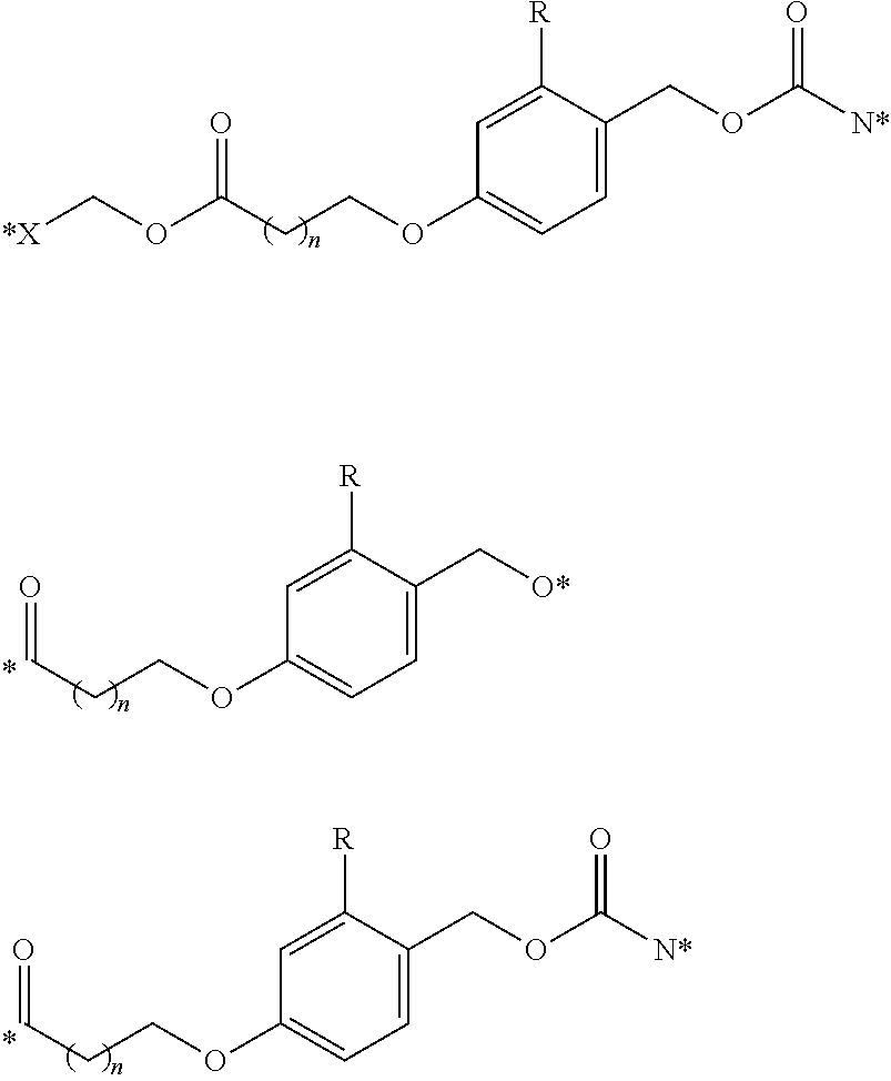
C1([R])=CC(OCCC(OC[*X])=O)=CC=C1COC([N*])=O.C1([R])=CC(OCCC=O)=CC=C1C[O*].C1([R])=CC(OCCC=O)=CC=C1COC([N*])=O
